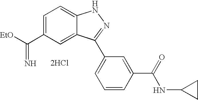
C1=C(C([EtO])=N)C=C2C(=C1)NN=C2C1=CC=CC(C(=O)NC2CC2)=C1.[2HCl]
